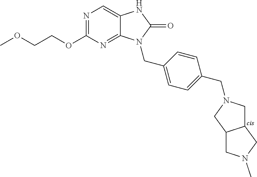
N1=C(OCCOC)N=C2C(=C1)NC(=O)N2CC1=CC=C(CN2CC3C(C2)CN(C)C3)C=C1
